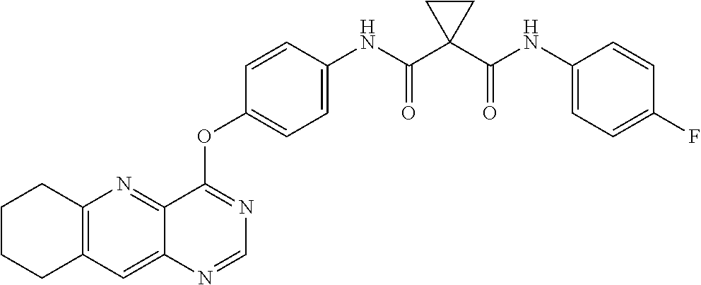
C12=C(C=C3C(=N1)C(OC1=CC=C(NC(C4(C(NC5=CC=C(F)C=C5)=O)CC4)=O)C=C1)=NC=N3)CCCC2
